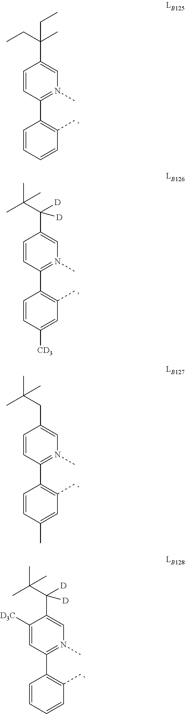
C1=CC(C2=C(C)C=CC=C2)=N(C)C=C1C(CC)(C)CC.C1=CC(C2=C(C)C=C([CD3])C=C2)=N(C)C=C1C(C(C)(C)C)([D])[D].C1=CC(C2=C(C)C=C(C)C=C2)=N(C)C=C1CC(C)(C)C.C1([D3C])=CC(C2=C(C)C=CC=C2)=N(C)C=C1C(C(C)(C)C)([D])[D]
